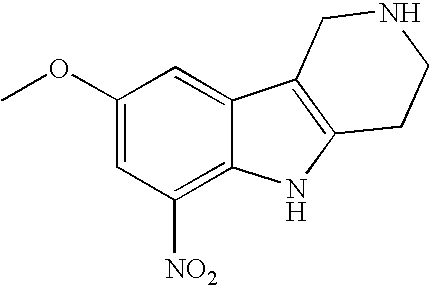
C1(OC)=CC([NO2])=C2C(=C1)C1=C(N2)CCNC1
